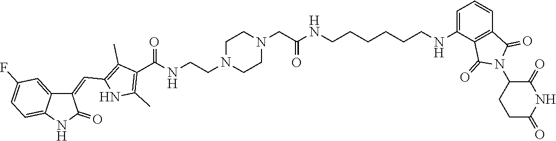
C1(C(=O)NCCN2CCN(CC(NCCCCCCNC3=CC=CC4=C3C(=O)N(C3C(=O)NC(=O)CC3)C4=O)=O)CC2)=C(C)NC(C=C2C3=CC(F)=CC=C3NC2=O)=C1C
